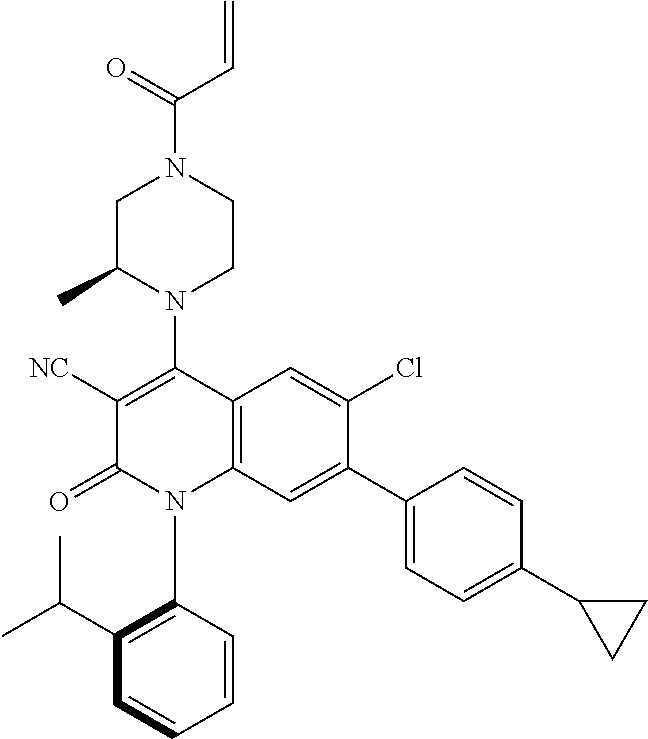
C1C(C)N(C2=C([NC])C(=O)N(C3=C(C(C)C)C=CC=C3)C3=C2C=C(Cl)C(C2=CC=C(C4CC4)C=C2)=C3)CCN1C(=O)C=C
